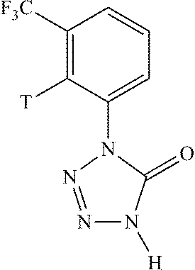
C1([F3C])=C([T])C(N2N=NN([H])C2=O)=CC=C1
